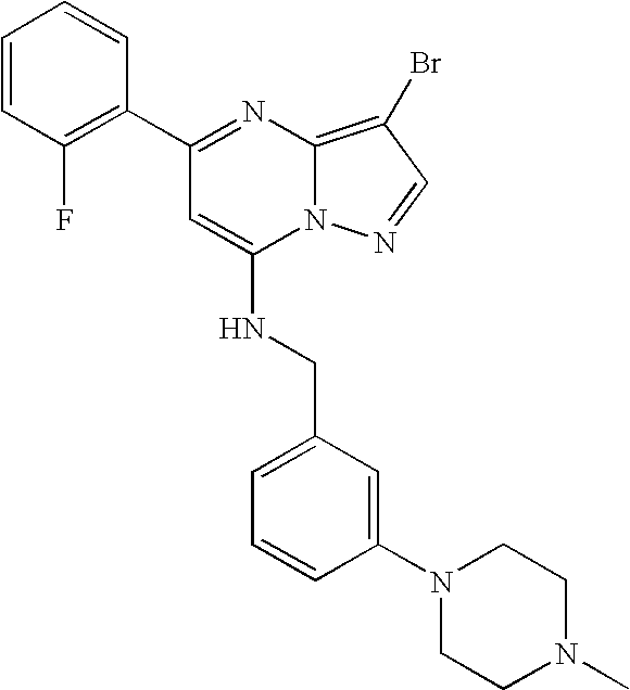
C1(C2=NC3=C(Br)C=NN3C(NCC3=CC=CC(N4CCN(C)CC4)=C3)=C2)=C(F)C=CC=C1
